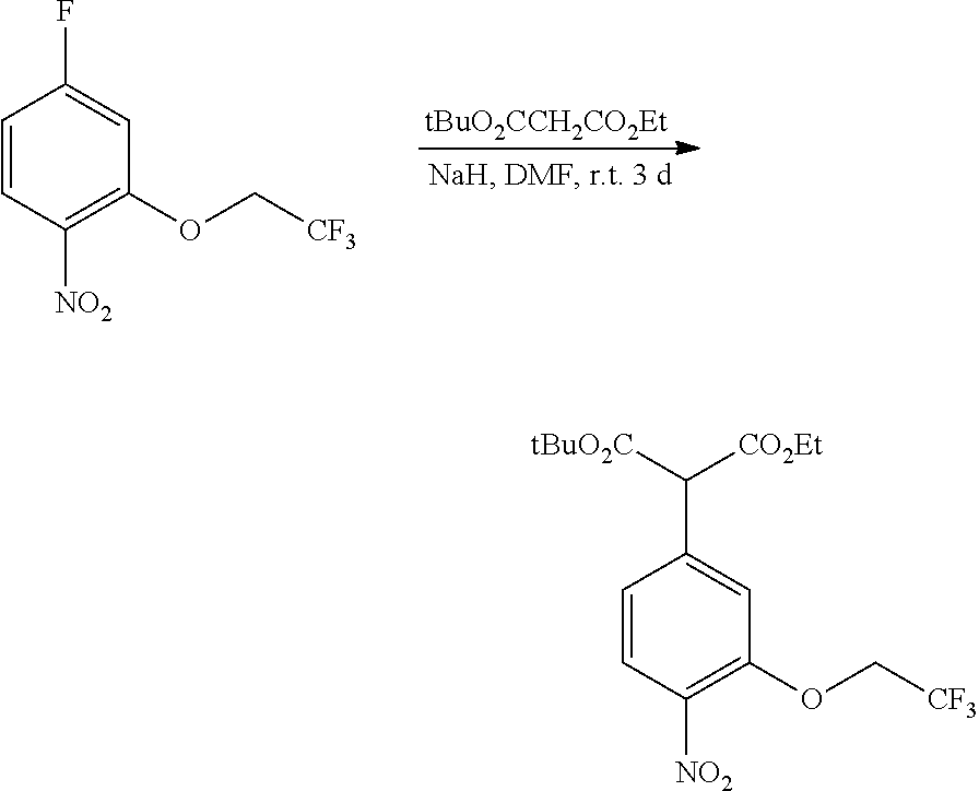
C1=CC([NO2])=C(OC[CF3])C=C1F.[tBuO2CCH2CO2Et].C1=CC([NO2])=C(OC[CF3])C=C1C([tBuO2C])[CO2Et]
